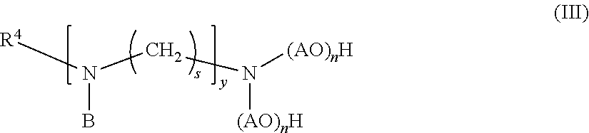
[R4]N(CN([(AO)nH])[(AO)nH])B
